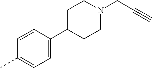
C1=CC(C2CCN(CC#C)CC2)=CC=C1C
